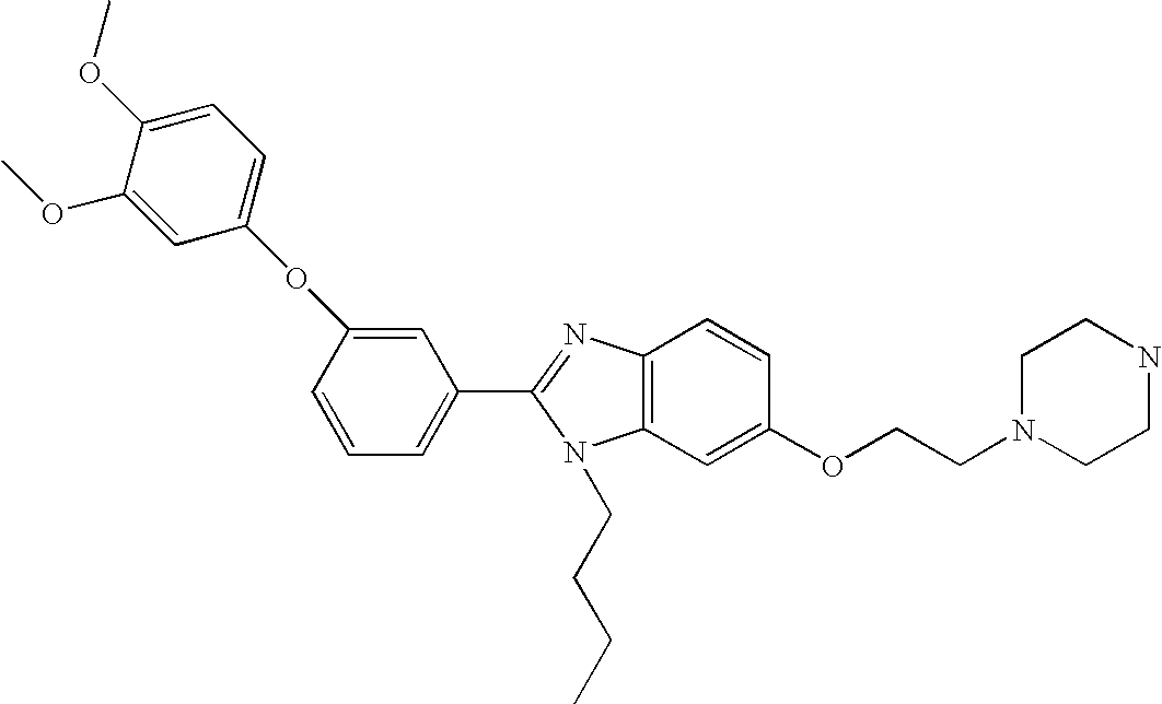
C1(C2=NC3=C(N2CCCC)C=C(OCCN2CCNCC2)C=C3)=CC=CC(OC2=CC=C(OC)C(OC)=C2)=C1
